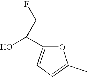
C1=C(C)OC(C(O)C(F)C)=C1
